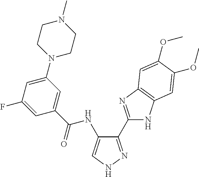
C1(C2=NC3=C(N2)C=C(OC)C(OC)=C3)=NNC=C1NC(C1=CC(N2CCN(C)CC2)=CC(F)=C1)=O
